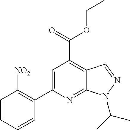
C1=CC=CC(C2=CC(C(=O)OCC)=C3C(=N2)N(C(C)C)N=C3)=C1[NO2]
